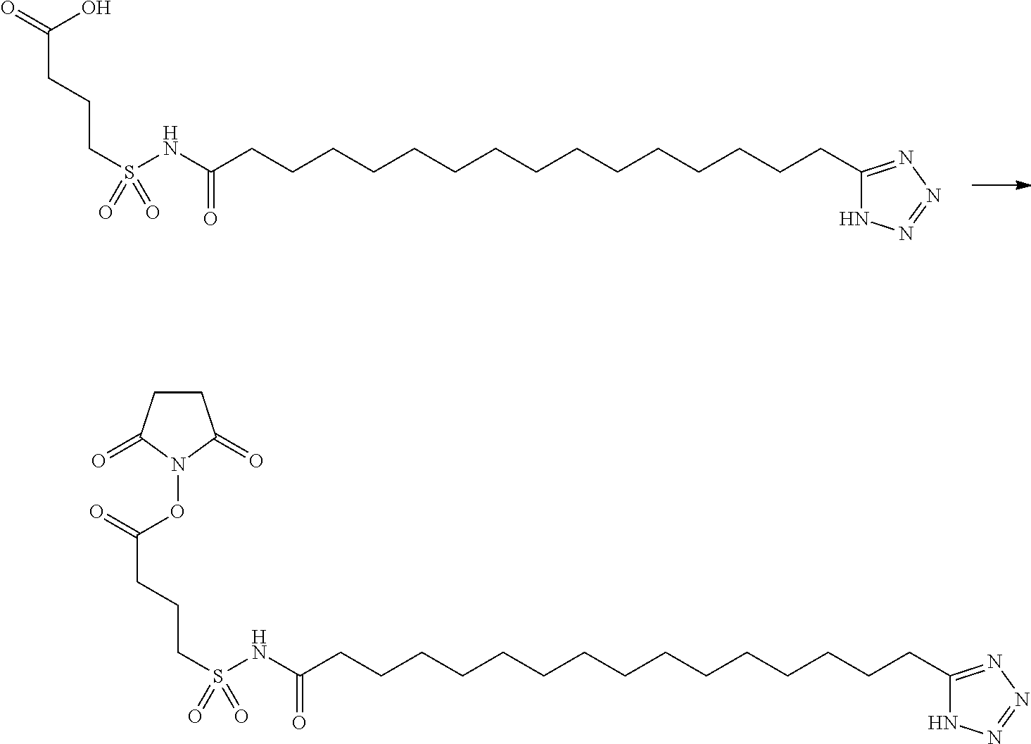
S(NC(CCCCCCCCCCCCCCCC1=NN=NN1)=O)(CCCC(=O)O)(=O)=O.S(NC(CCCCCCCCCCCCCCCC1=NN=NN1)=O)(CCCC(=O)ON1C(=O)CCC1=O)(=O)=O
